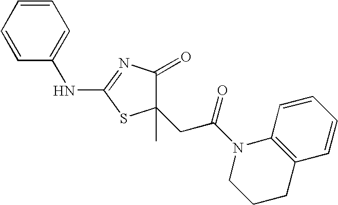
C1(C)(CC(N2CCCC3=C2C=CC=C3)=O)C(=O)N=C(NC2=CC=CC=C2)S1
